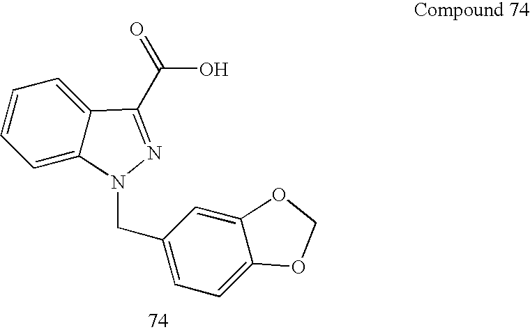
C1=C2C(=CC=C1)C(C(=O)O)=NN2CC1=CC=C2C(=C1)OCO2
